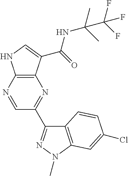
C12=C(N=CC(C3=NN(C)C4=C3C=CC(Cl)=C4)=N1)NC=C2C(=O)NC(C)(C)C(F)(F)F
